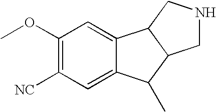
C1(OC)=C([NC])C=C2C(=C1)C1C(C2C)CNC1
